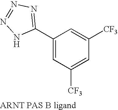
C1([CF3])=CC([CF3])=CC(C2=NN=NN2)=C1
